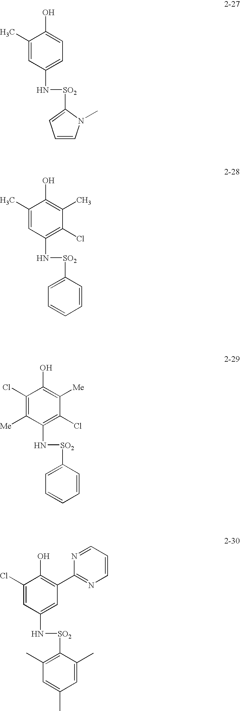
C1(C)=CC(N[SO2]C2=CC=CN2C)=CC=C1O.C1(C)=CC(N[SO2]C2=CC=CC=C2)=C(Cl)C(C)=C1O.C1(Cl)=C([Me])C(N[SO2]C2=CC=CC=C2)=C(Cl)C([Me])=C1O.C1(Cl)=CC(N[SO2]C2=C(C)C=C(C)C=C2C)=CC(C2=NC=CC=N2)=C1O
